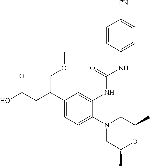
N1(C2=CC=C(C(CC(O)=O)COC)C=C2NC(NC2=CC=C([CN])C=C2)=O)CC(C)OC(C)C1
